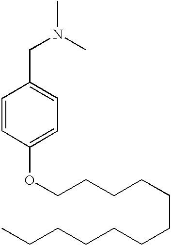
N(CC1=CC=C(OCCCCCCCCCCCC)C=C1)(C)C
